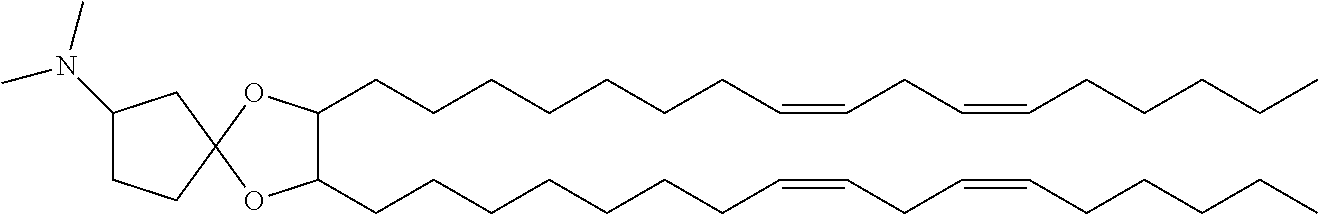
C1(N(C)C)CCC2(C1)OC(CCCCCCCC=CCC=CCCCCC)C(CCCCCCCC=CCC=CCCCCC)O2
